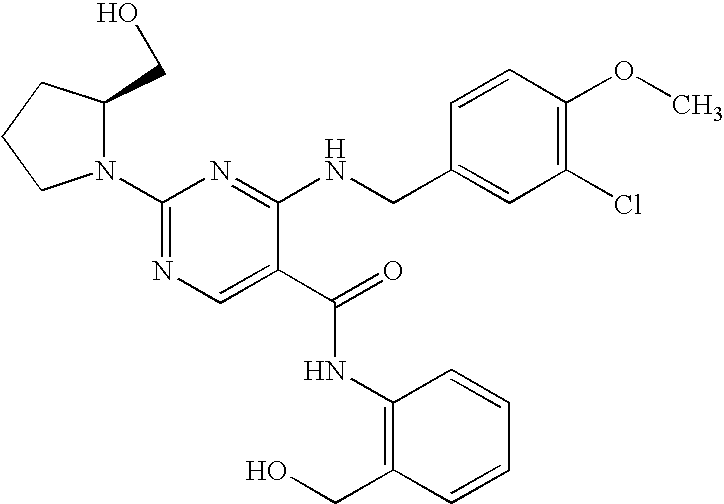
N1(C2=NC=C(C(=O)NC3=C(CO)C=CC=C3)C(NCC3=CC(Cl)=C(OC)C=C3)=N2)C(CO)CCC1
